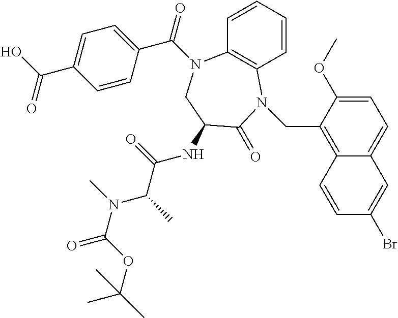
C(=O)(C1=CC=C(C(O)=O)C=C1)N1C2=C(C=CC=C2)N(CC2=C3C(=CC=C2OC)C=C(Br)C=C3)C(=O)C(NC(C(C)N(C)C(OC(C)(C)C)=O)=O)C1
